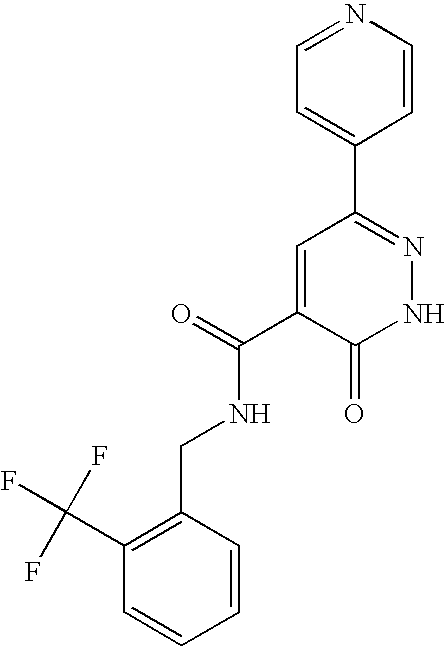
C1=C(C2=NNC(=O)C(C(=O)NCC3=C(C(F)(F)F)C=CC=C3)=C2)C=CN=C1
